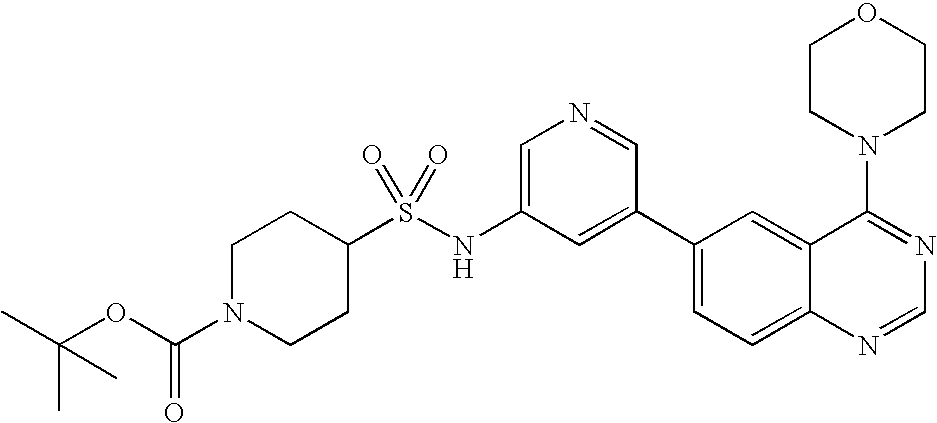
C1(S(NC2=CN=CC(C3=CC=C4C(=C3)C(N3CCOCC3)=NC=N4)=C2)(=O)=O)CCN(C(OC(C)(C)C)=O)CC1
